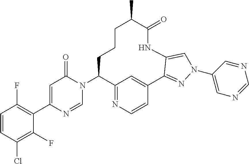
C1=CC(Cl)=C(F)C(C2=CC(=O)N(C3C4=NC=CC(=C4)C4=NN(C5=CN=CN=C5)C=C4NC(=O)C(C)CCC3)C=N2)=C1F
